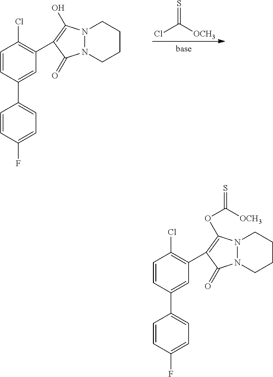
ClC([OCH3])=S.C1=CC(F)=CC=C1C1=CC(C2=C(O)N3N(C2=O)CCCC3)=C(Cl)C=C1.C1=CC(F)=CC=C1C1=CC(C2=C(OC(=S)[OCH3])N3N(C2=O)CCCC3)=C(Cl)C=C1
